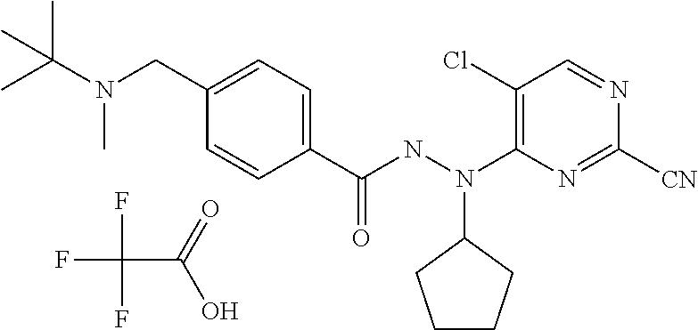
C1(C(NN(C2=C(Cl)C=NC([CN])=N2)C2CCCC2)=O)=CC=C(CN(C(C)(C)C)C)C=C1.FC(F)(C(=O)O)F
